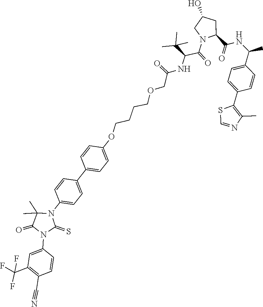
C1(C2=CC=C(OCCCCOCC(NC(C(=O)N3CC(O)CC3C(=O)NC(C3=CC=C(C4=C(C)N=CS4)C=C3)C)C(C)(C)C)=O)C=C2)=CC=C(N2C(C)(C)C(=O)N(C3=CC(C(F)(F)F)=C(C#N)C=C3)C2=S)C=C1
